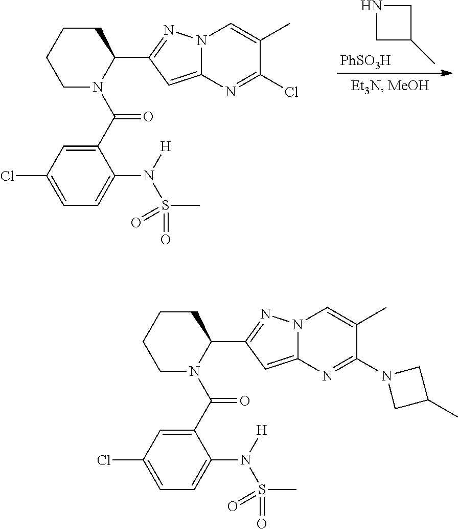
N1CC(C)C1.[PhSO3H].C1CCCN(C(C2=CC(Cl)=CC=C2N([H])S(C)(=O)=O)=O)C1C1=NN2C(=C1)N=C(Cl)C(C)=C2.C1CCCN(C(C2=CC(Cl)=CC=C2N([H])S(C)(=O)=O)=O)C1C1=NN2C(=C1)N=C(N1CC(C)C1)C(C)=C2
